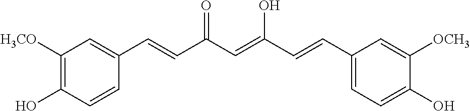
C(=CC(=O)C=CC1=CC([H3CO])=C(O)C=C1)(C=CC1=CC=C(O)C([OCH3])=C1)O
